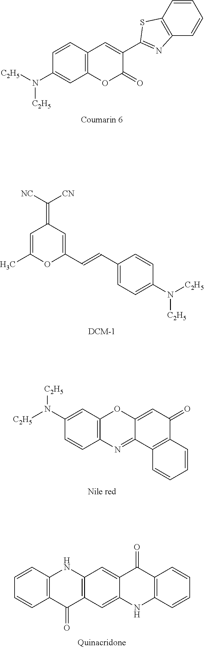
N(C1=CC2=C(C=C1)C=C(C1=NC3=C(S1)C=CC=C3)C(=O)O2)([C2H5])[C2H5].C1=C(C)OC(C=CC2=CC=C(N([C2H5])[C2H5])C=C2)=CC1=C([CN])[NC].[C2H5]N(C1=CC2=C(C=C1)N=C1C(=CC(=O)C3=C1C=CC=C3)O2)[C2H5].C1=CC=CC2=C1NC1=C(C2=O)C=C2C(=C1)C(=O)C1=C(N2)C=CC=C1
